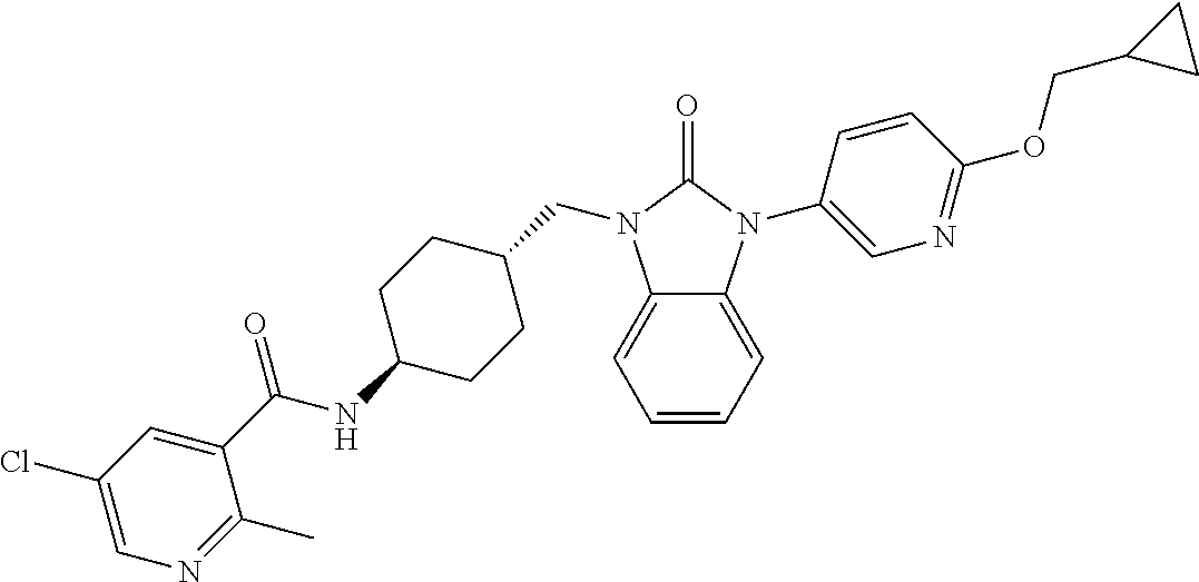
C1=CC=C2C(=C1)N(CC1CCC(NC(C3=CC(Cl)=CN=C3C)=O)CC1)C(=O)N2C1=CN=C(OCC2CC2)C=C1
